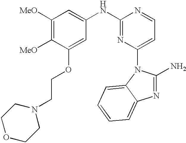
C1([MeO])=C([MeO])C(OCCN2CCOCC2)=CC(NC2=NC(N3C4=CC=CC=C4N=C3N)=CC=N2)=C1
